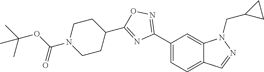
C1(C2=NOC(C3CCN(C(OC(C)(C)C)=O)CC3)=N2)=CC=C2C(=C1)N(CC1CC1)N=C2
